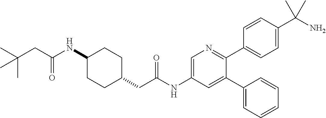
C1(NC(CC(C)(C)C)=O)CCC(CC(NC2=CN=C(C3=CC=C(C(N)(C)C)C=C3)C(C3=CC=CC=C3)=C2)=O)CC1
